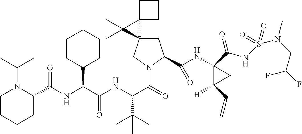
C1C2(CN(C(=O)C(NC(C(NC(=O)C3N(C(C)C)CCCC3)C3CCCCC3)=O)C(C)(C)C)C1C(NC1(C(NS(N(C)CC(F)F)(=O)=O)=O)C([H])(C=C)C1)=O)C1(C2(C)C)CCC1
